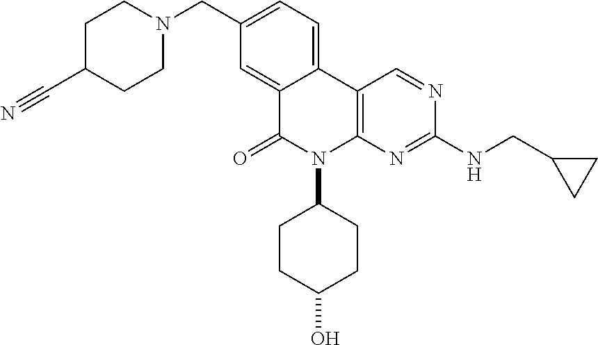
C1C(C#N)CCN(CC2=CC=C3C(=C2)C(=O)N(C2CCC(O)CC2)C2=C3C=NC(NCC3CC3)=N2)C1
